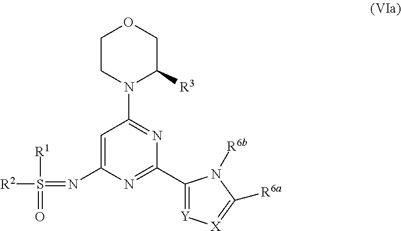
C1CN(C2=NC(C3=[Y][X]=C([R6a])N3[R6b])=NC(N=S([R1])(=O)[R2])=C2)C([R3])CO1
